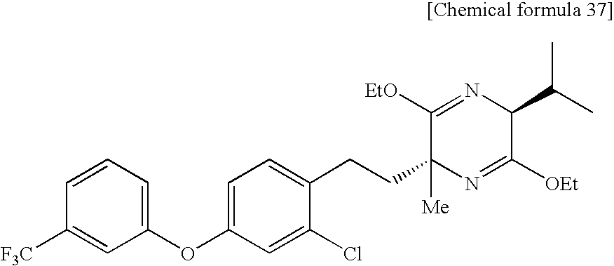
C1(OC2=CC=C(CCC3([Me])N=C([OEt])C(C(C)C)N=C3[EtO])C(Cl)=C2)=CC=CC([F3C])=C1
